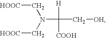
N(C([H])([COOH])C[OH])(C[HOOC])C[HOOC]
